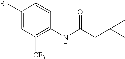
C1(Br)=CC([CF3])=C(NC(CC(C)(C)C)=O)C=C1
